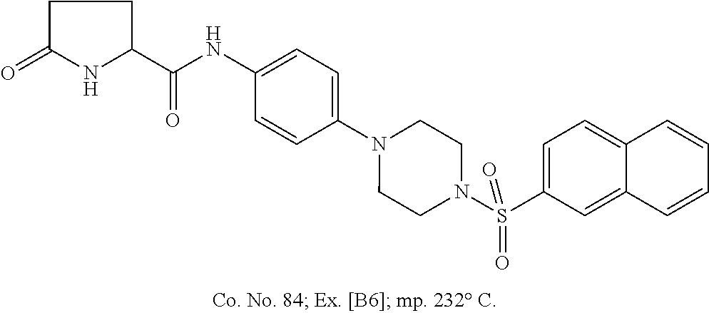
N1(C2=CC=C(NC(C3CCC(=O)N3)=O)C=C2)CCN(S(C2=CC=C3C(=C2)C=CC=C3)(=O)=O)CC1
